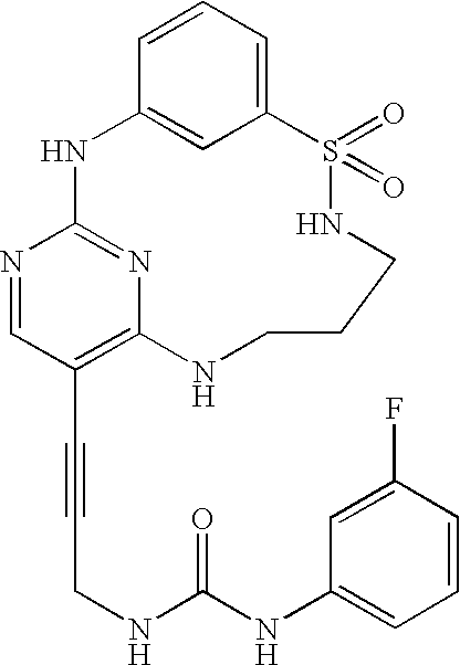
C1=CC=C2C=C1NC1=NC(=C(C#CCNC(NC3=CC=CC(F)=C3)=O)C=N1)NCCCNS2(=O)=O
